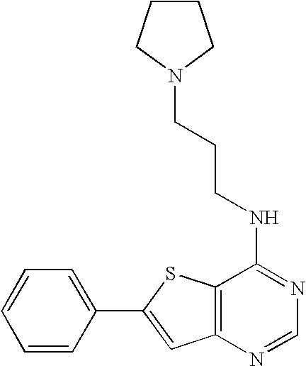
C1=C(C2=CC3=C(S2)C(NCCCN2CCCC2)=NC=N3)C=CC=C1
